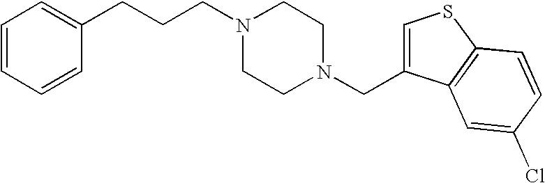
C1=CC=CC(CCCN2CCN(CC3=CSC4=C3C=C(Cl)C=C4)CC2)=C1
